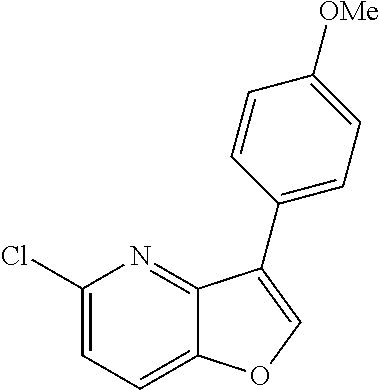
C1(Cl)=CC=C2C(=N1)C(C1=CC=C([OMe])C=C1)=CO2
